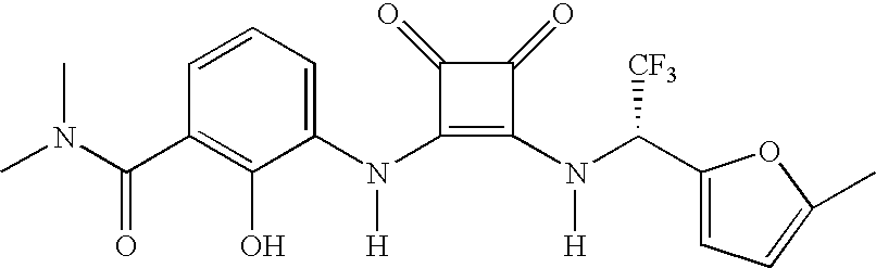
N(C1=C(N(C2=CC=CC(C(N(C)C)=O)=C2O)[H])C(=O)C1=O)([H])C(C1=CC=C(C)O1)[CF3]
